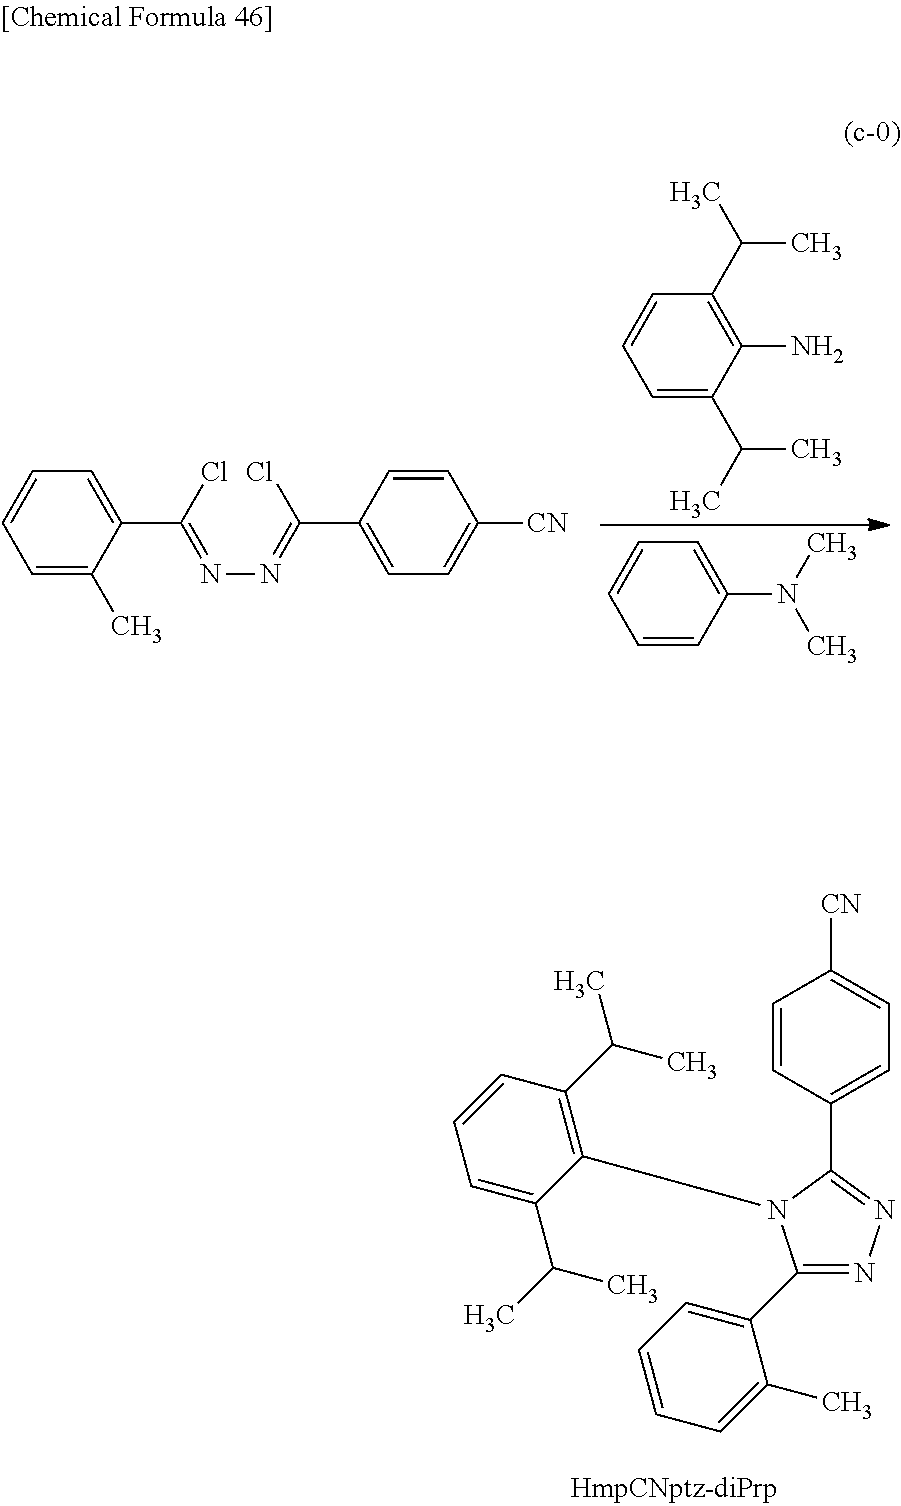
C1=C(C)C(C(Cl)=NN=C(C2=CC=C([CN])C=C2)Cl)=CC=C1.C1=C(C(C)C)C(N)=C(C(C)C)C=C1.C1=CC(N(C)C)=CC=C1.C1(C2=CC=CC=C2C)=NN=C(C2=CC=C([CN])C=C2)N1C1=C(C(C)C)C=CC=C1C(C)C
